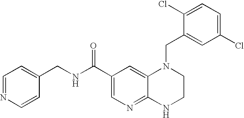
C12=NC=C(C(NCC3=CC=NC=C3)=O)C=C1N(CC1=CC(Cl)=CC=C1Cl)CCN2
